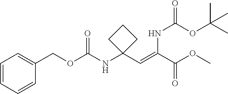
C1=CC=CC(COC(NC2(C=C(C(OC)=O)NC(OC(C)(C)C)=O)CCC2)=O)=C1
